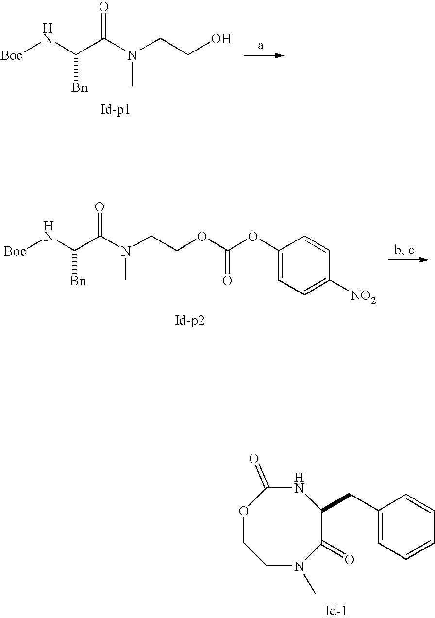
O1CCN(C)C(=O)C(CC2=CC=CC=C2)NC1=O.[Boc]NC(C(N(CCO)C)=O)[Bn].[Boc]NC(C(N(CCOC(OC1=CC=C([NO2])C=C1)=O)C)=O)[Bn]
